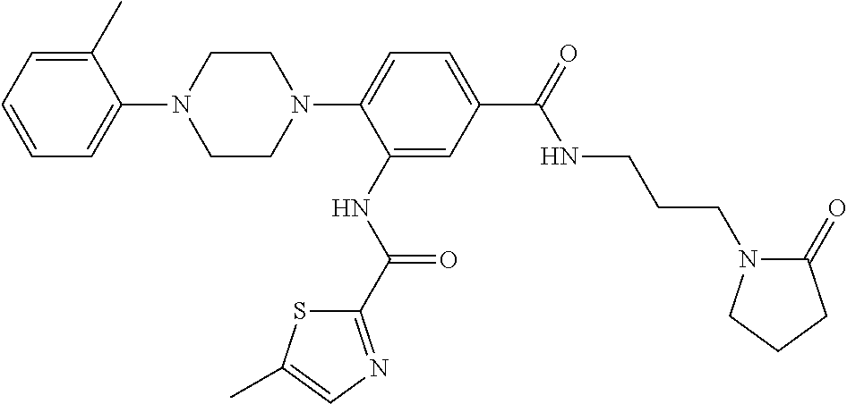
C1=CC=C(C)C(N2CCN(C3=CC=C(C(NCCCN4C(=O)CCC4)=O)C=C3NC(=O)C3=NC=C(C)S3)CC2)=C1
